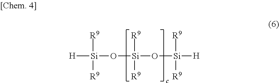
[H][Si]([R9])([R9])O[Si](O[Si]([H])([R9])[R9])([R9])[R9]
